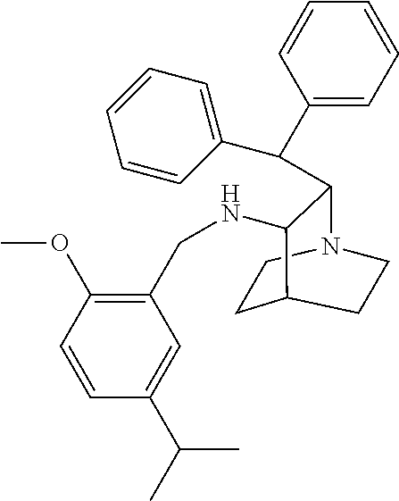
C1(C(C2C(NCC3=C(OC)C=CC(C(C)C)=C3)C3CCN2CC3)C2=CC=CC=C2)=CC=CC=C1
